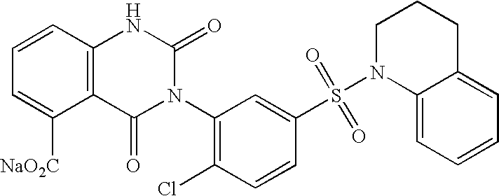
C12=C(C=CC=C1[NaO2C])NC(=O)N(C1=C(Cl)C=CC(S(N3C4=CC=CC=C4CCC3)(=O)=O)=C1)C2=O
